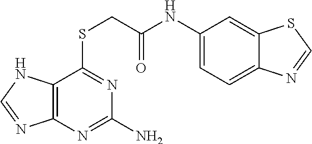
C12=C(N=C(N)N=C1SCC(NC1=CC=C3C(=C1)SC=N3)=O)N=CN2
